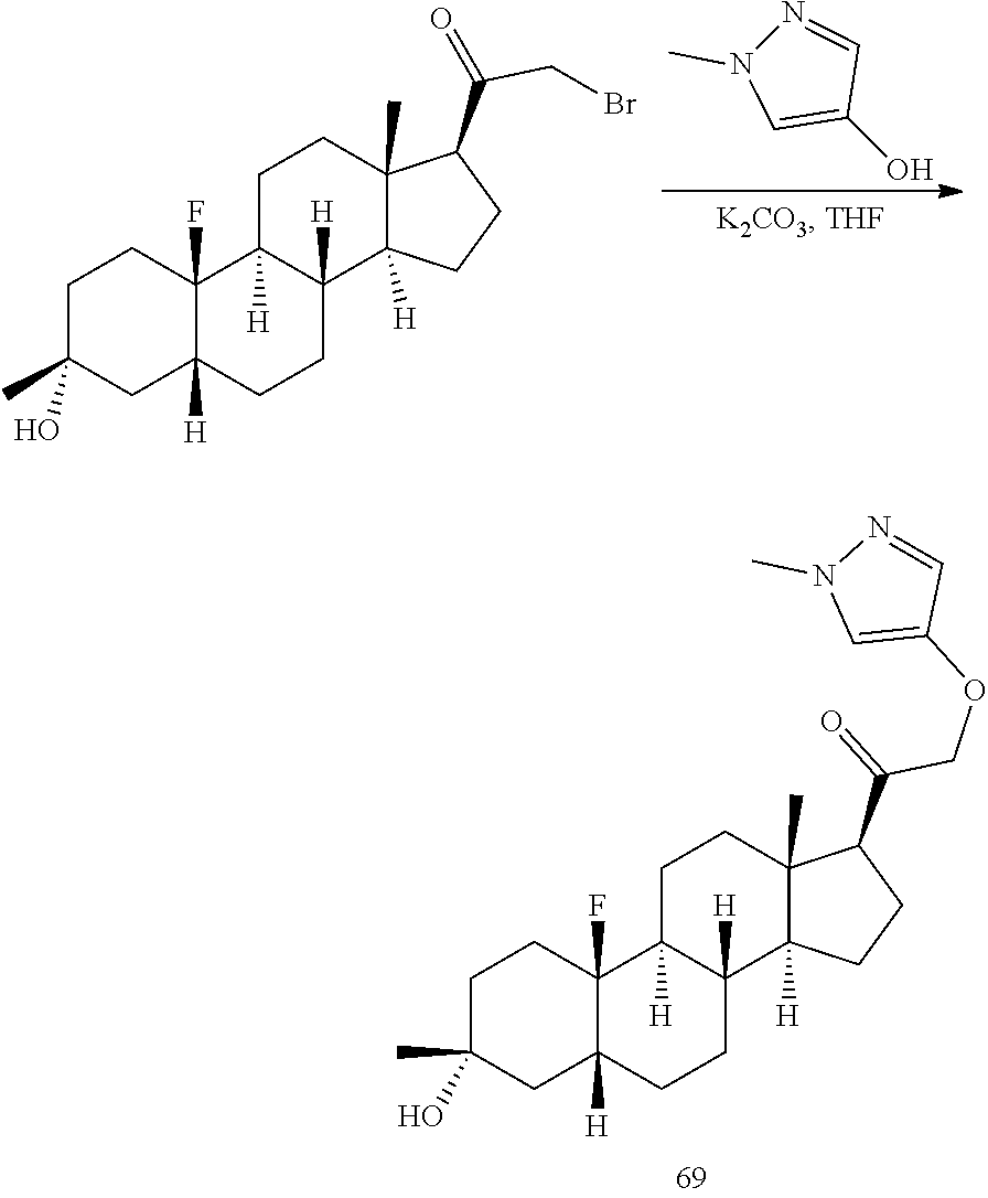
C1C(C)(O)CC2([H])C(F)(C1)C1([H])C([H])(CC2)C2([H])C(C)(CC1)C(C(=O)COC1=CN(C)N=C1)CC2.C1C(C)(O)CC2([H])C(F)(C1)C1([H])C([H])(CC2)C2([H])C(C)(CC1)C(C(=O)CBr)CC2.C1(O)=CN(C)N=C1
